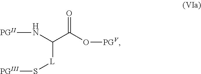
[PGII]NC(C(O[PGV])=O)[L]S[PGIII]
